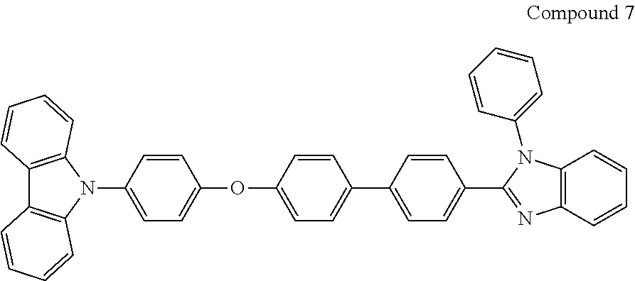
O(C1=CC=C(C2=CC=C(C3=NC4=C(C=CC=C4)N3C3=CC=CC=C3)C=C2)C=C1)C1=CC=C(N2C3=C(C4=C2C=CC=C4)C=CC=C3)C=C1
